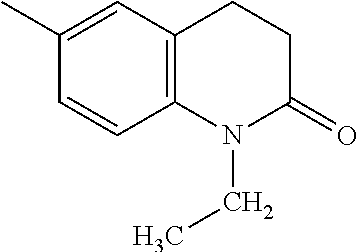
C12=C(N(CC)C(=O)CC1)C=CC(C)=C2
